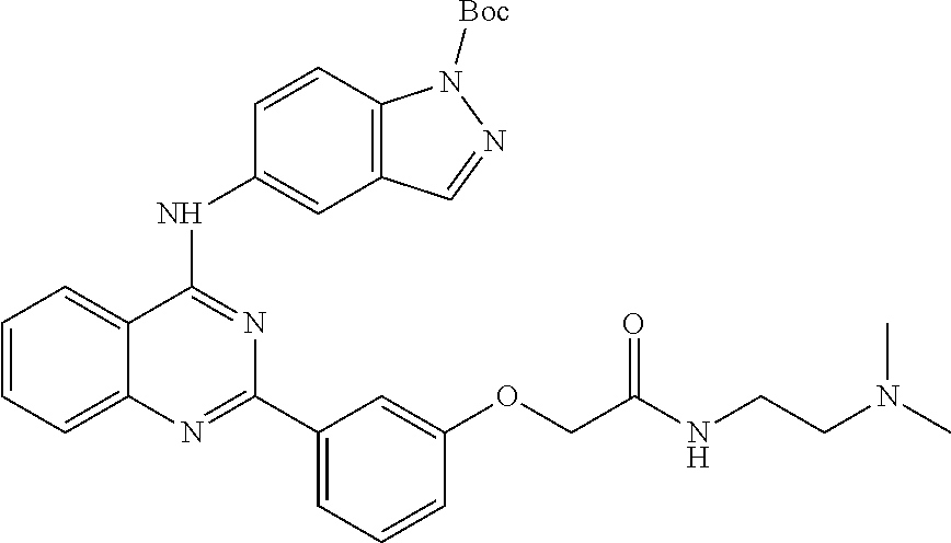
C1=CC=C2C(=C1)C(NC1=CC3=C(C=C1)N([Boc])N=C3)=NC(C1=CC=CC(OCC(NCCN(C)C)=O)=C1)=N2
